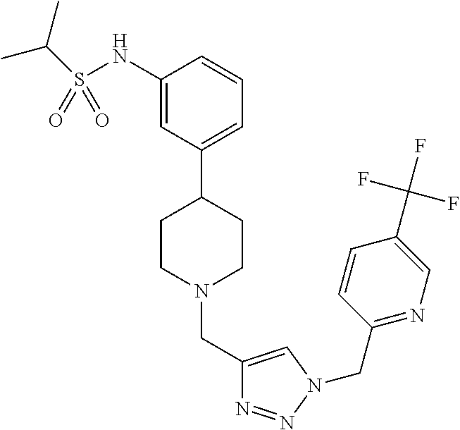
C1(NS(=O)(=O)C(C)C)=CC(C2CCN(CC3=CN(CC4=NC=C(C(F)(F)F)C=C4)N=N3)CC2)=CC=C1
